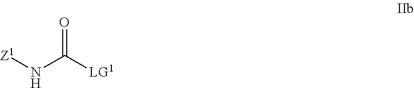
N(C(=O)[LG1])[Z1]
